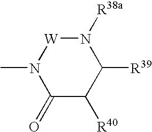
N1([R38a])[W]N(C)C(=O)C([R40])C1[R39]
